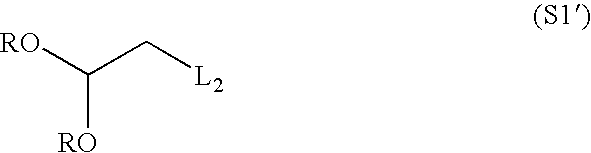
[RO]C(C[L2])[RO]
